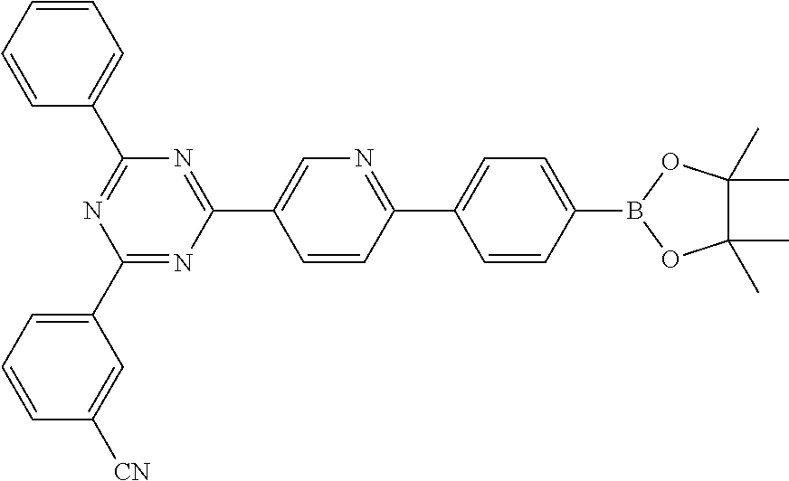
C1(C2=CC=CC([CN])=C2)=NC(C2=CN=C(C3=CC=C(B4OC(C)(C)C(C)(C)O4)C=C3)C=C2)=NC(C2=CC=CC=C2)=N1
